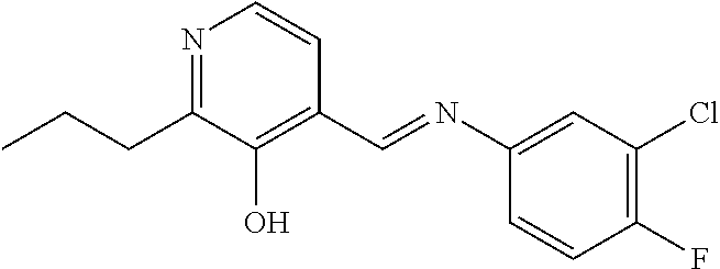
C1=CC(F)=C(Cl)C=C1N=CC1=C(O)C(CCC)=NC=C1
